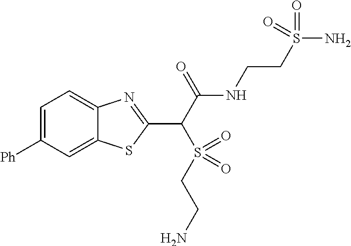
C1=C([Ph])C=C2C(=C1)N=C(C(C(NCCS(N)(=O)=O)=O)S(CCN)(=O)=O)S2
